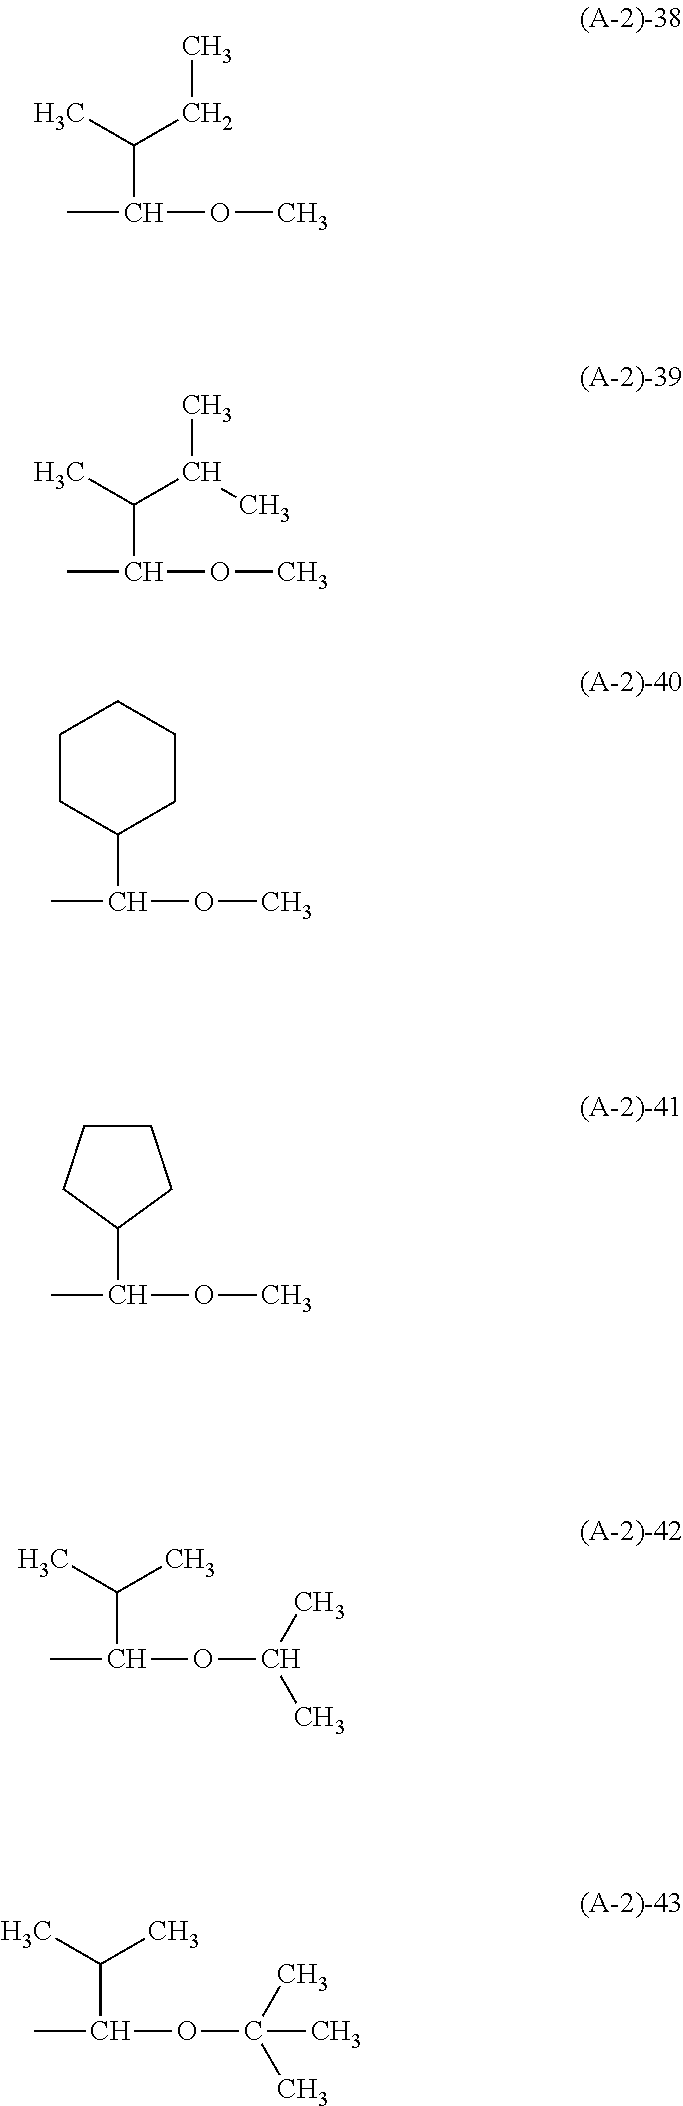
CC(C(CC)C)OC.CC(C(C(C)C)C)OC.CC(C1CCCCC1)OC.CC(C1CCCC1)OC.CC(C(C)C)OC(C)C.CC(C(C)C)OC(C)(C)C
